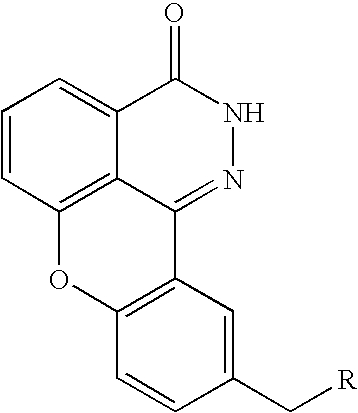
C1=CC2=C3C(=C1)C(=O)NN=C3C1=C(O2)C=CC(C[R])=C1
